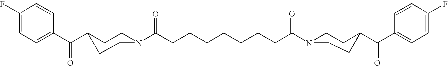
C1(C(C2CCN(C(CCCCCCCC(N3CCC(C(C4=CC=C(F)C=C4)=O)CC3)=O)=O)CC2)=O)=CC=C(F)C=C1
